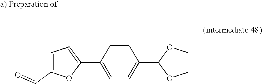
C1=CC(C2=CC=C(C=O)O2)=CC=C1C1OCCO1
